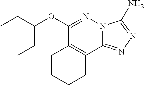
C12=NN=C(N)N1N=C(OC(CC)CC)C1=C2CCCC1
